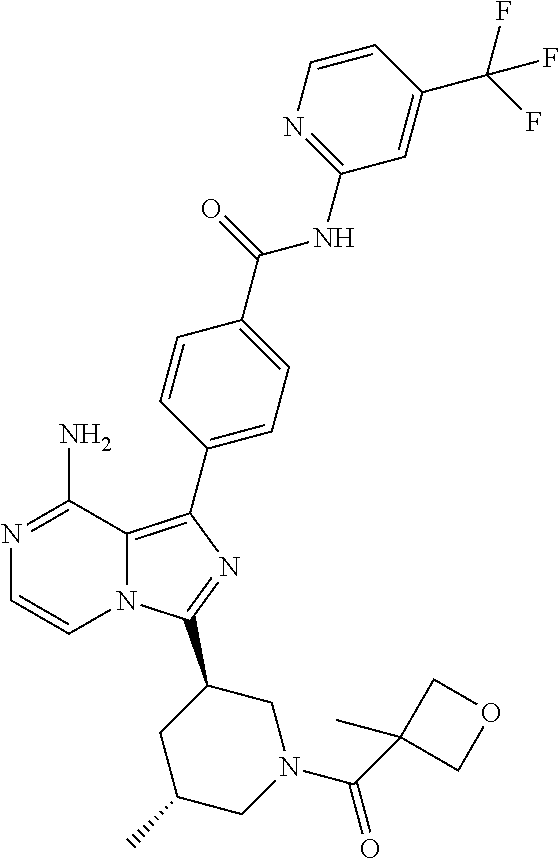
N12C(=C(C3=CC=C(C(=O)NC4=NC=CC(C(F)(F)F)=C4)C=C3)N=C1C1CC(C)CN(C(C3(C)COC3)=O)C1)C(N)=NC=C2
